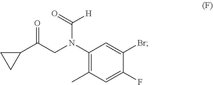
C1(N(CC(C2CC2)=O)C(=O)[H])=C(C)C=C(F)C(Br)=C1
